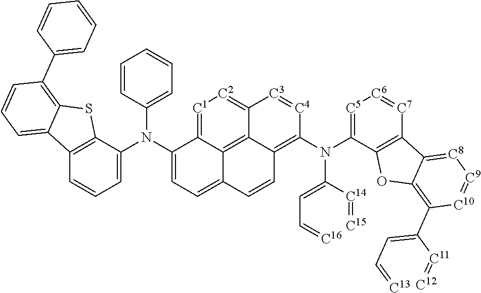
C12=C(C(N(C3=CC=C4C5=C6C(=C(N(C(=CC=[C16])[C14]=[C15])C7=[C5][C6]=[C7]C8=C7OC7=C(C([C11]=[C12])=CC=[C13])[C10]=[C9][C8]=C87)[C4]=[C3]C6=[C2][C1]=C35)C=C4)C3=CC=CC=C3)=CC=C1)SC1=C(C3=CC=CC=C3)C=CC=C21
